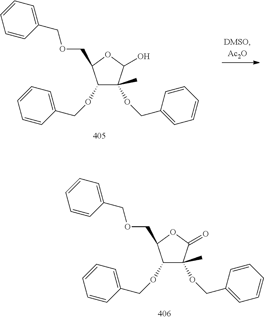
C1(OCC2=CC=CC=C2)C(C)(OCC2=CC=CC=C2)C(=O)OC1COCC1=CC=CC=C1.C1(OCC2=CC=CC=C2)C(C)(OCC2=CC=CC=C2)C(O)OC1COCC1=CC=CC=C1
